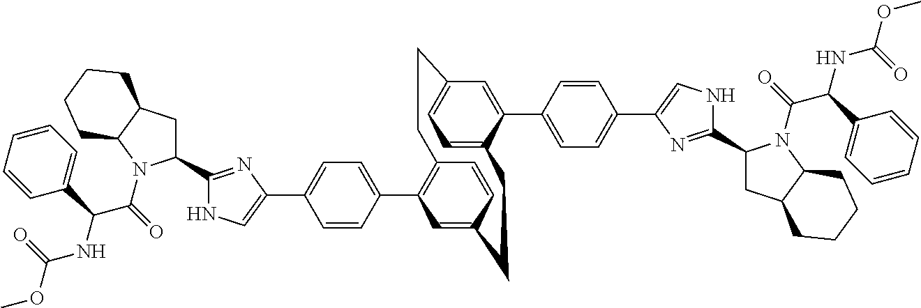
C1(C2=CC=C(C3=CNC(C4CC5C(N4C(C(NC(OC)=O)C4=CC=CC=C4)=O)CCCC5)=N3)C=C2)=C2C=CC(=C1)CCC1=CC=C(C=C1C1=CC=C(C3=CNC(C4CC5C(N4C(C(NC(OC)=O)C4=CC=CC=C4)=O)CCCC5)=N3)C=C1)CC2
